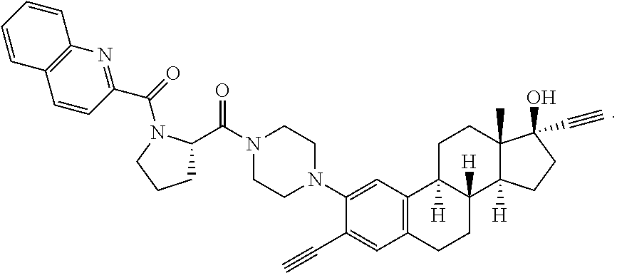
C1C2([H])C([H])(C3([H])C(C)(C1)C(O)(C#C)CC3)CCC1=C2C=C(N2CCN(C(C3CCCN3C(C3=NC4=C(C=C3)C=CC=C4)=O)=O)CC2)C(C#C)=C1
